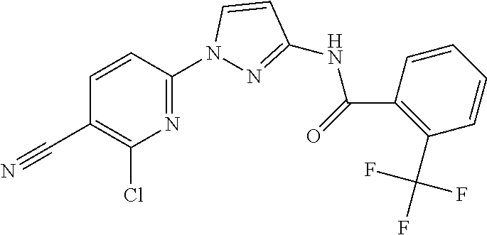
C1=CC(N2N=C(NC(C3=C(C(F)(F)F)C=CC=C3)=O)C=C2)=NC(Cl)=C1C#N
